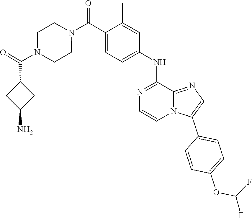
N1(C(C2=CC=C(NC3=NC=CN4C3=NC=C4C3=CC=C(OC(F)F)C=C3)C=C2C)=O)CCN(C(=O)C2CC(N)C2)CC1
